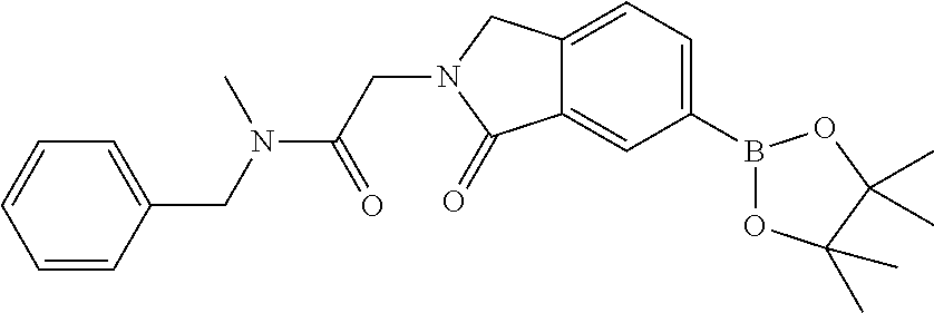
C1(B2OC(C)(C)C(C)(C)O2)=CC=C2C(=C1)C(=O)N(CC(N(CC1=CC=CC=C1)C)=O)C2
